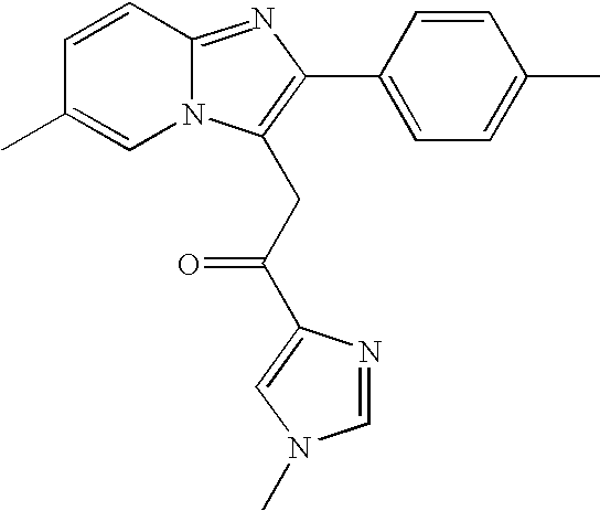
C1=CC2=NC(C3=CC=C(C)C=C3)=C(CC(=O)C3=CN(C)C=N3)N2C=C1C
